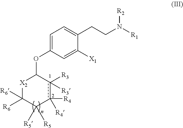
C1=C(OC2[X2]C([R6])([R6])C([R5])([R5])c([R4])([R4])c2([R3])[R3])C=C([X1])C(CCN([R1])[R2])=C1
